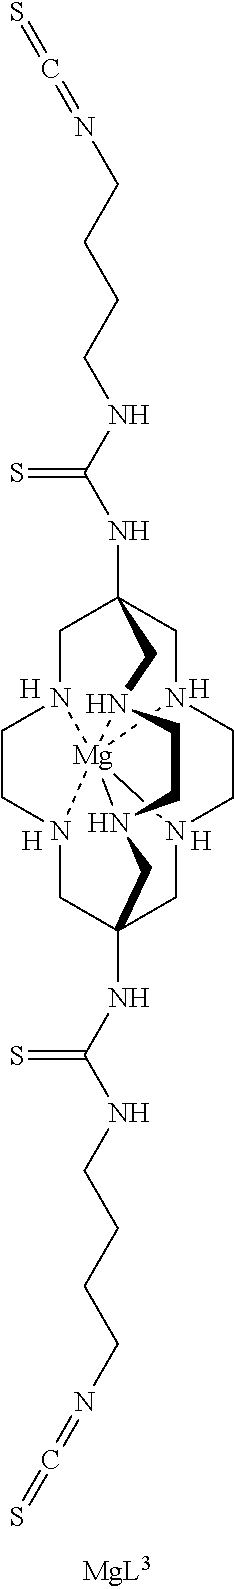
S=C=NCCCCNC(NC12CN3CCN4CC5(NC(NCCCCN=C=S)=S)CN6CCN(C1)[Mg]6431N(C2)CCN1C5)=S.[H].[H].[H].[H]
